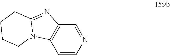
C1=NC=CC2=C1N=C1N2CCCC1
